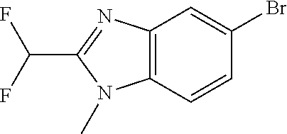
BrC1=CC2=C(C=C1)N(C)C(C(F)F)=N2
